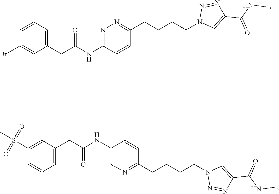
N(C)C(C1=CN(CCCCC2=NN=C(NC(CC3=CC=CC(Br)=C3)=O)C=C2)N=N1)=O.S(=O)(=O)(C)C1=CC(CC(NC2=NN=C(CCCCN3N=NC(C(NC)=O)=C3)C=C2)=O)=CC=C1
